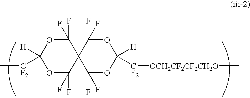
O1C(F)(F)C2(C(F)(F)OC1([H])[CF2]C)C(F)(F)OC([H])([CF2][OCH2CF2CF2CH2O]C)OC2(F)F
